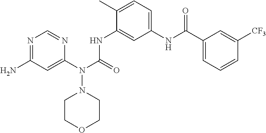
NC1=NC=NC(N(C(=O)NC2=CC(NC(C3=CC=CC([CF3])=C3)=O)=CC=C2C)N2CCOCC2)=C1
